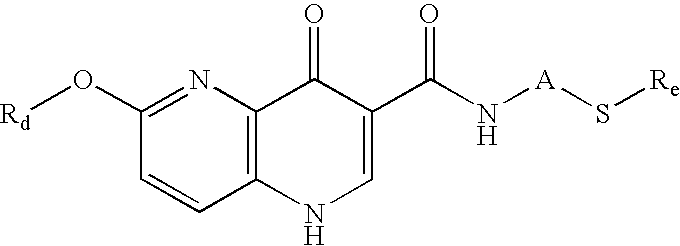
C12=C(N=C(O[Rd])C=C1)C(=O)C(C(N[A]S[Re])=O)=CN2
